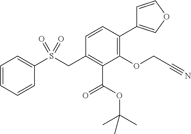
C1=CC=CC(S(CC2=C(C(OC(C)(C)C)=O)C(OCC#N)=C(C3=COC=C3)C=C2)(=O)=O)=C1
